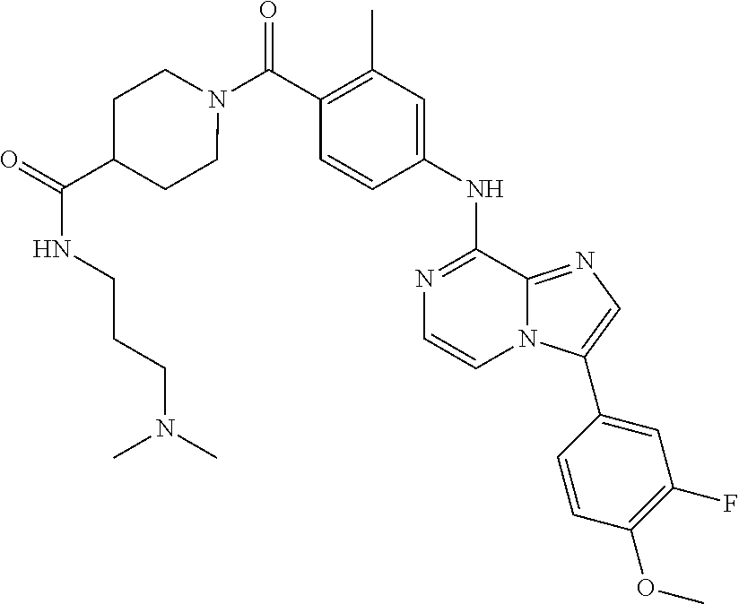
N1=C(NC2=CC(C)=C(C(N3CCC(C(=O)NCCCN(C)C)CC3)=O)C=C2)C2=NC=C(C3=CC(F)=C(OC)C=C3)N2C=C1
